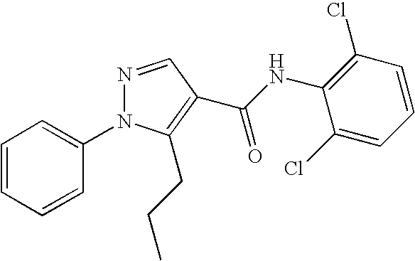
C1=CC=CC(N2N=CC(C(NC3=C(Cl)C=CC=C3Cl)=O)=C2CCC)=C1
